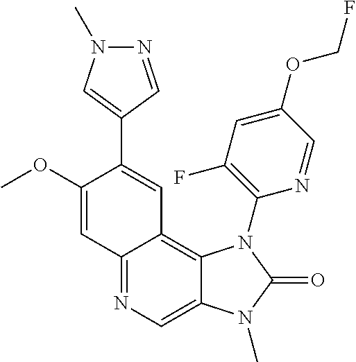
C12=NC=C3C(=C1C=C(C1=CN(C)N=C1)C(OC)=C2)N(C1=C(F)C=C(OCF)C=N1)C(=O)N3C
